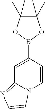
C1(C)(C)C(C)(C)OB(C2=CC3=NC=CN3C=C2)O1
